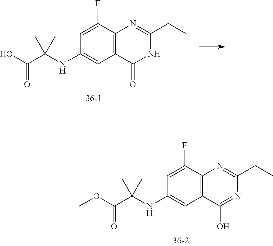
C1=C(F)C2=C(C=C1NC(C(O)=O)(C)C)C(=O)NC(CC)=N2.C1=C(F)C2=C(C=C1NC(C(OC)=O)(C)C)C(O)=NC(CC)=N2
